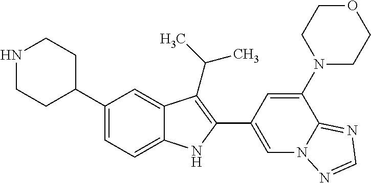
N1CCC(C2=CC=C3C(=C2)C(C(C)C)=C(C2=CN4C(=NC=N4)C(N4CCOCC4)=C2)N3)CC1
